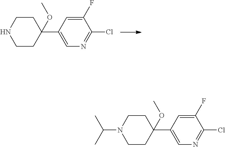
C1CC(C2=CN=C(Cl)C(F)=C2)(OC)CCN1.C1CC(C2=CN=C(Cl)C(F)=C2)(OC)CCN1C(C)C
